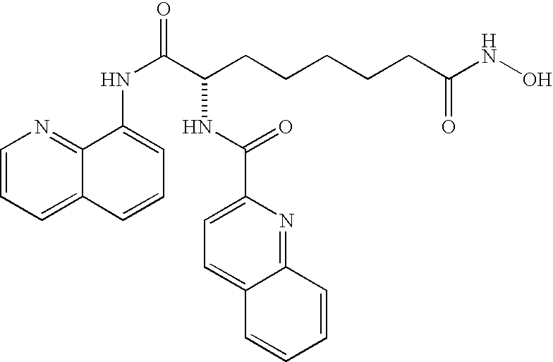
C(CCCCCC(NO)=O)(NC(=O)C1=CC=C2C(=N1)C=CC=C2)C(=O)NC1=CC=CC2=CC=CN=C12
